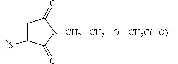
C1C(SC)C(=O)N(CCO[CH2C(]=[O)]C)C1=O
